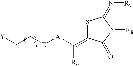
S1C(=C([R6])[A][E]CC[Y])C(=O)N([R8])C1=N[R7]
